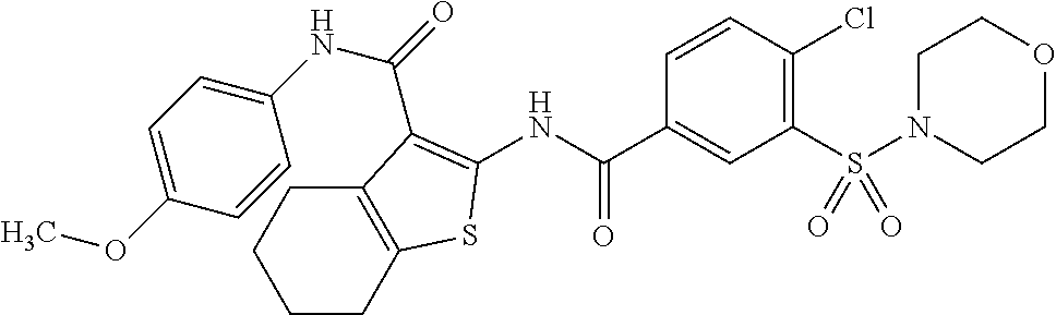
C1CC2=C(CC1)C(C(=O)NC1=CC=C(OC)C=C1)=C(NC(C1=CC(S(N3CCOCC3)(=O)=O)=C(Cl)C=C1)=O)S2
